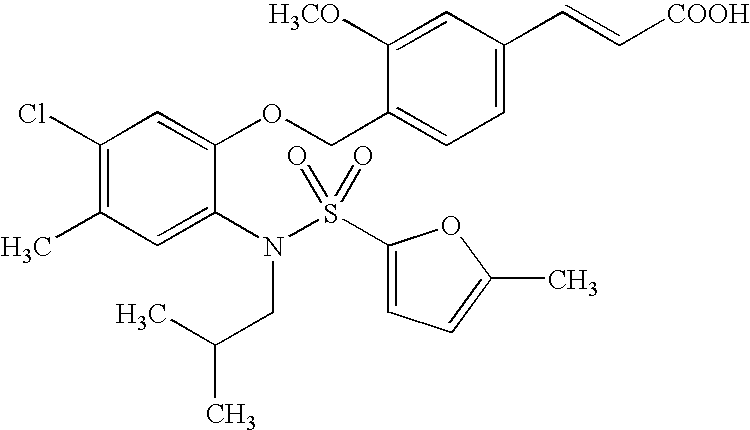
C1(Cl)=C(C)C=C(N(S(=O)(=O)C2=CC=C(C)O2)CC(C)C)C(OCC2=CC=C(C=C[COOH])C=C2[OCH3])=C1
